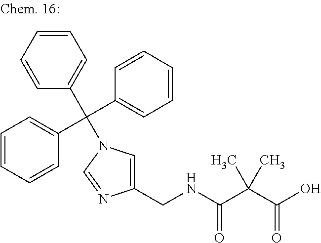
C1(CNC(C(C(O)=O)(C)C)=O)=CN(C(C2=CC=CC=C2)(C2=CC=CC=C2)C2=CC=CC=C2)C=N1
